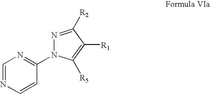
N1=C([R2])C([R1])=C([R5])N1C1=NC=NC=C1
